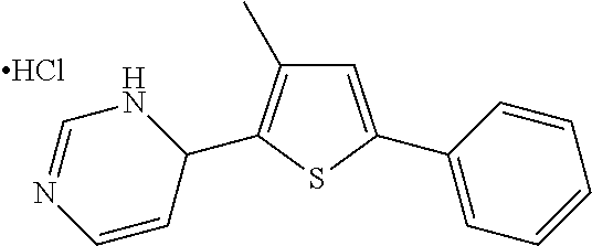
C1=C(C2=CC=CC=C2)SC(C2NC=NC=C2)=C1C.Cl
